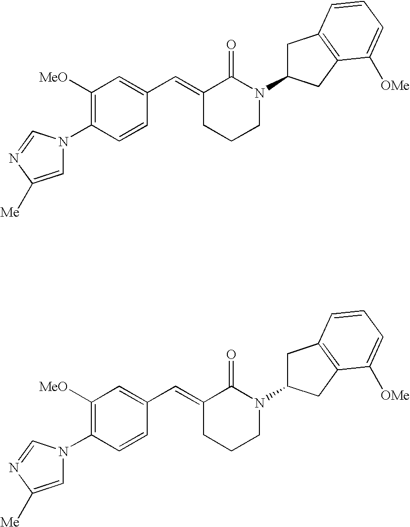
C1=CC(N2C=C([Me])N=C2)=C([OMe])C=C1C=C1CCCN(C2CC3=C(C2)C([OMe])=CC=C3)C1=O.C1=CC(N2C=C([Me])N=C2)=C([OMe])C=C1C=C1CCCN(C2CC3=C(C2)C([OMe])=CC=C3)C1=O
